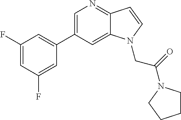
C1=C(C2=CC(F)=CC(F)=C2)C=C2C(=N1)C=CN2CC(=O)N1CCCC1
